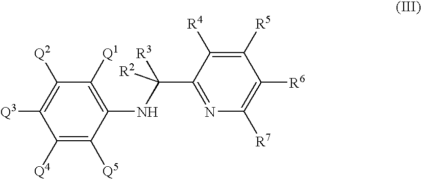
C1([R5])=C([R4])C(C(NC2=C([Q1])C([Q2])=C([Q3])C([Q4])=C2[Q5])([R3])[R2])=NC([R7])=C1[R6]
